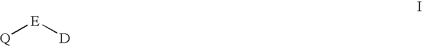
[Q][E][D]
